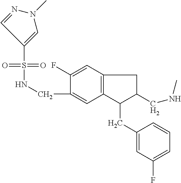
S(=O)(NCC1=CC2=C(C=C1F)CC(CNC)C2CC1=CC(F)=CC=C1)(=O)C1=CN(C)N=C1
